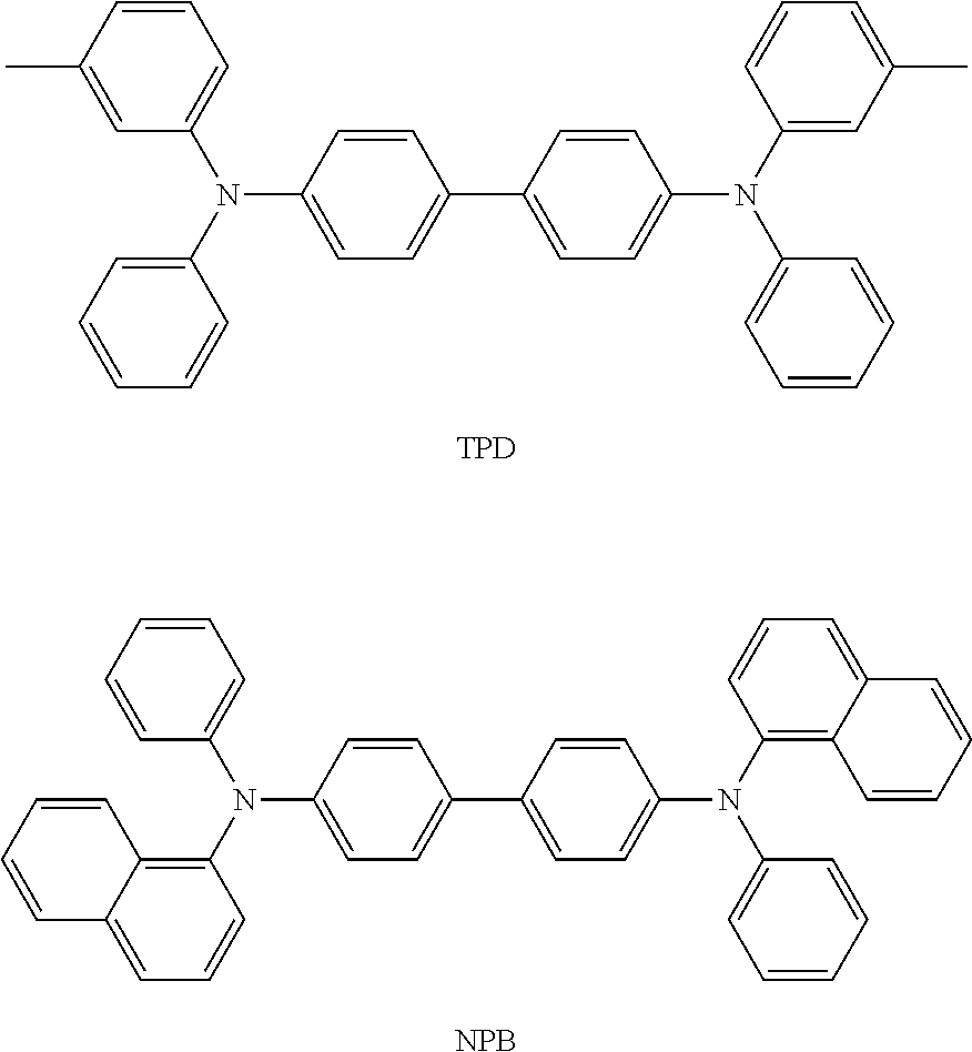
C1=C(N(C2=CC=CC=C2)C2=CC=CC(C)=C2)C=CC(C2=CC=C(N(C3=CC(C)=CC=C3)C3=CC=CC=C3)C=C2)=C1.[TPD].C1=C(N(C2=C3C(=CC=C2)C=CC=C3)C2=CC=CC=C2)C=CC(C2=CC=C(N(C3=C4C(=CC=C3)C=CC=C4)C3=CC=CC=C3)C=C2)=C1.[NPB]
